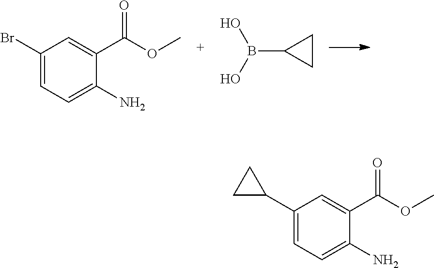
C1(Br)=CC=C(N)C(C(OC)=O)=C1.B(C1CC1)(O)O.C1(C2CC2)=CC=C(N)C(C(OC)=O)=C1
